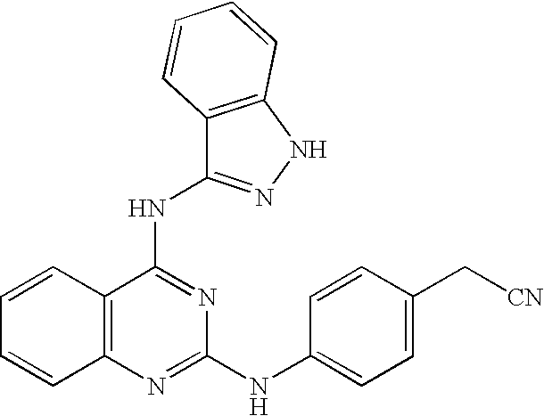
C1=CC2=C(C=C1)N=C(NC1=CC=C(C[CN])C=C1)N=C2NC1=NNC2=C1C=CC=C2
